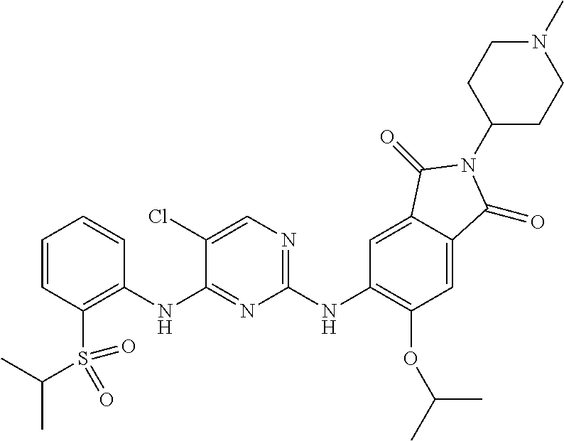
C1=CC=CC(NC2=NC(NC3=C(OC(C)C)C=C4C(=C3)C(=O)N(C3CCN(C)CC3)C4=O)=NC=C2Cl)=C1S(C(C)C)(=O)=O
